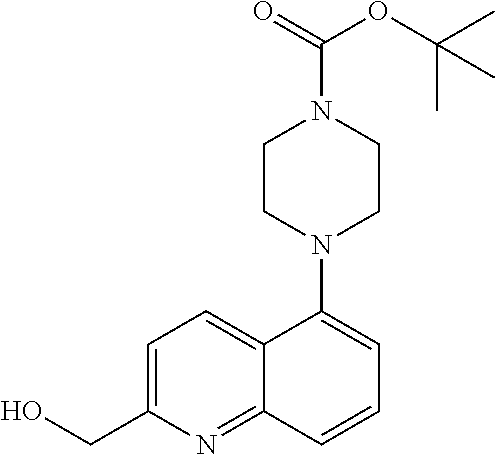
C1CN(C2=CC=CC3=NC(CO)=CC=C23)CCN1C(=O)OC(C)(C)C
